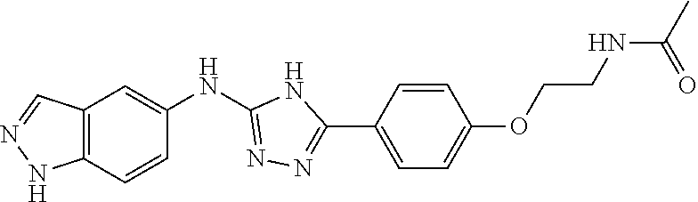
C12=C(C=CC(NC3=NN=C(C4=CC=C(OCCNC(=O)C)C=C4)N3)=C1)NN=C2
